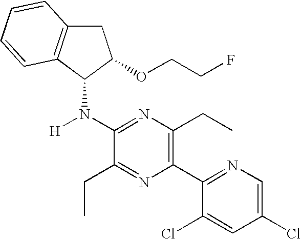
C1(N(C2C3=C(CC2OCCF)C=CC=C3)[H])=NC(CC)=C(C2=NC=C(Cl)C=C2Cl)N=C1CC
